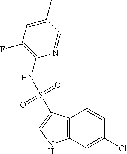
C12=C(C=C(Cl)C=C1)NC=C2S(=O)(=O)NC1=C(F)C=C(C)C=N1
